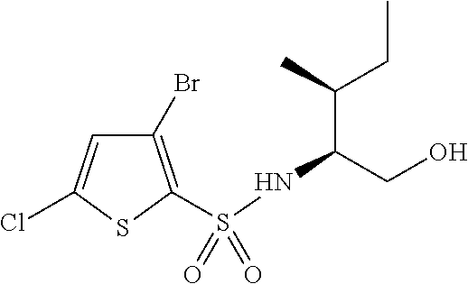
C1(Br)=C(S(NC(CO)C(C)CC)(=O)=O)SC(Cl)=C1
